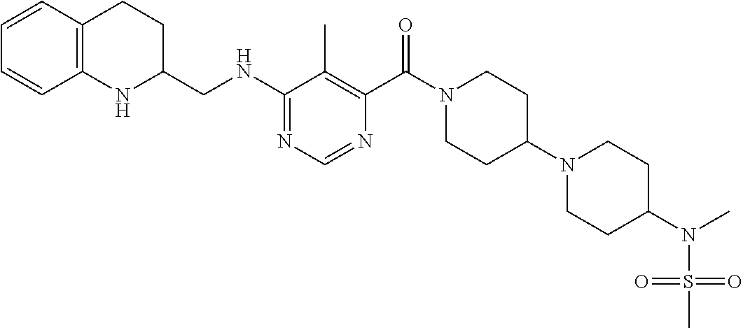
C1(NCC2CCC3=C(N2)C=CC=C3)=NC=NC(C(N2CCC(N3CCC(N(C)S(C)(=O)=O)CC3)CC2)=O)=C1C
